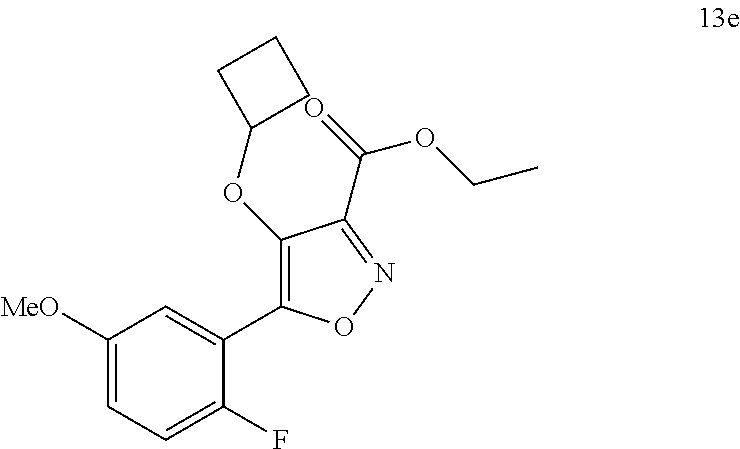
C1([MeO])=CC=C(F)C(C2=C(OC3CCC3)C(C(=O)OCC)=NO2)=C1
